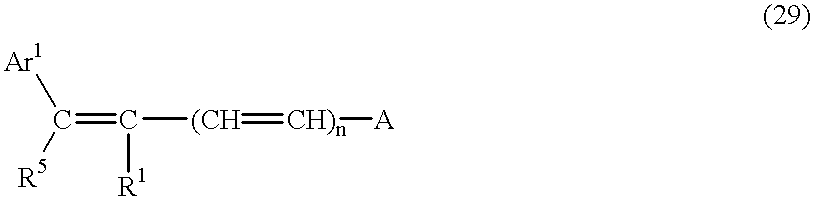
C(=C([(CH]=[CH)n][A])[R1])([Ar1])[R5]
